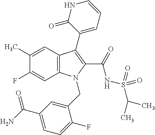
C12=C(C=C(C)C(F)=C1)C(C1=CC=CNC1=O)=C(C(=O)NS(C(C)C)(=O)=O)N2CC1=CC(C(N)=O)=CC=C1F
